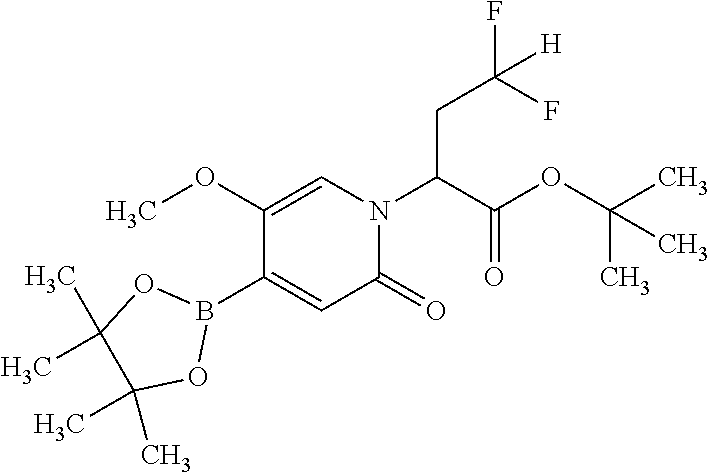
C1(OC)=CN(C(C(OC(C)(C)C)=O)CC(F)(F)[H])C(=O)C=C1B1OC(C)(C)C(C)(C)O1
